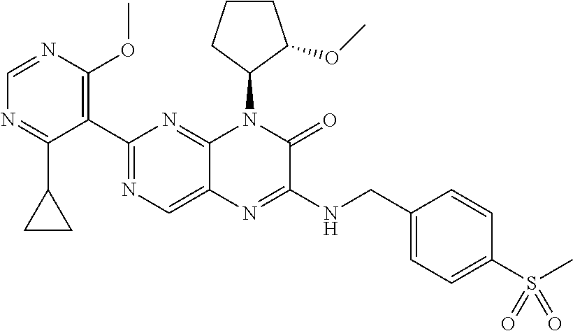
C1=NC(OC)=C(C2=NC=C3C(=N2)N(C2C(OC)CCC2)C(=O)C(NCC2=CC=C(S(=O)(=O)C)C=C2)=N3)C(C2CC2)=N1
